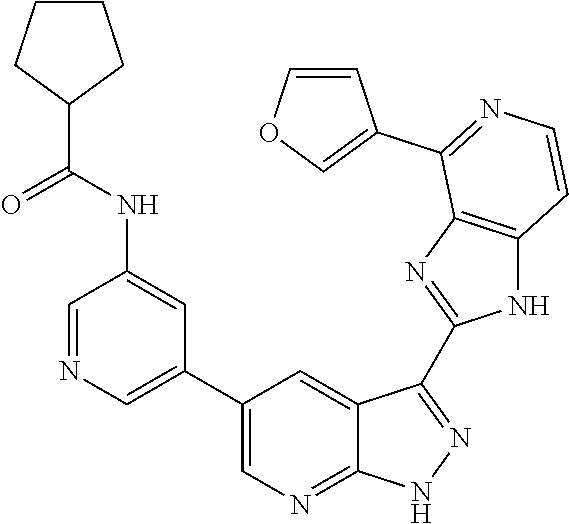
C1=NC=C(C2=CN=C3C(=C2)C(C2=NC4=C(N2)C=CN=C4C2=COC=C2)=NN3)C=C1NC(C1CCCC1)=O
